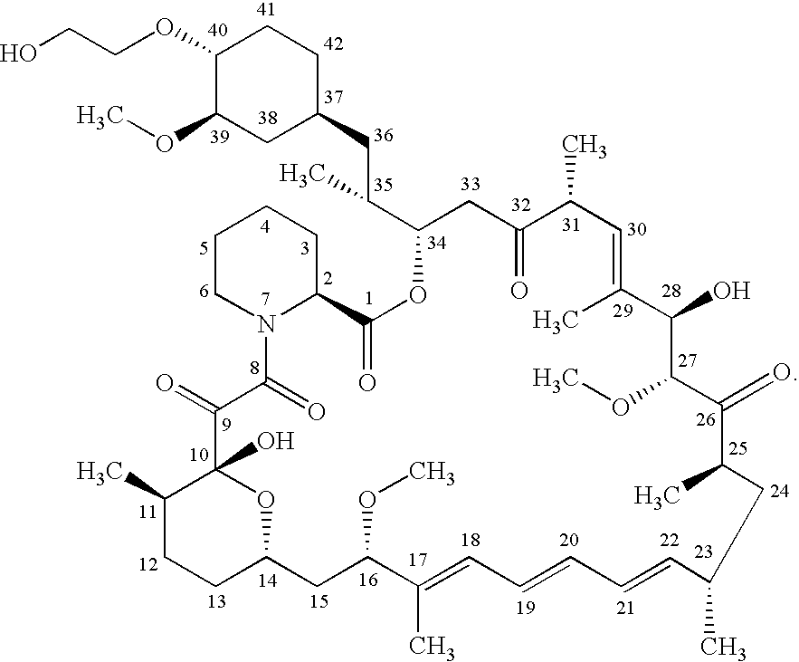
O(C1C(OC)CC(CC(C2CC(=O)C(C)C=C(C)C(O)C(OC)C(=O)C(C)CC(C)C=CC=CC=C(C)C(OC)CC3CCC(C)C(O)(O3)C(=O)C(=O)N3C(CCCC3)C(=O)O2)C)CC1)CCO
